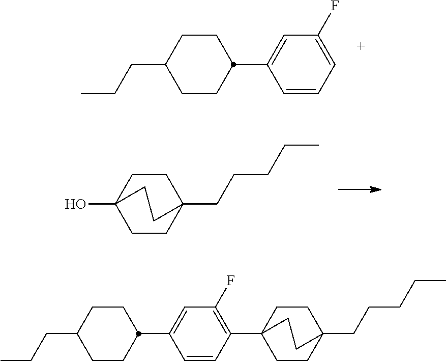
CCCC1CCC(C2=CC(F)=CC=C2)CC1.C1CC2(CCCCC)CCC1(O)CC2.C1CC2(CCCCC)CCC1(C1=C(F)C=C(C3CCC(CCC)CC3)C=C1)CC2
